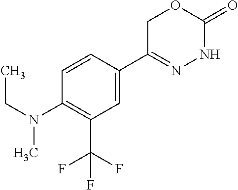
C1C(C2=CC(C(F)(F)F)=C(N(C)CC)C=C2)=NNC(=O)O1
